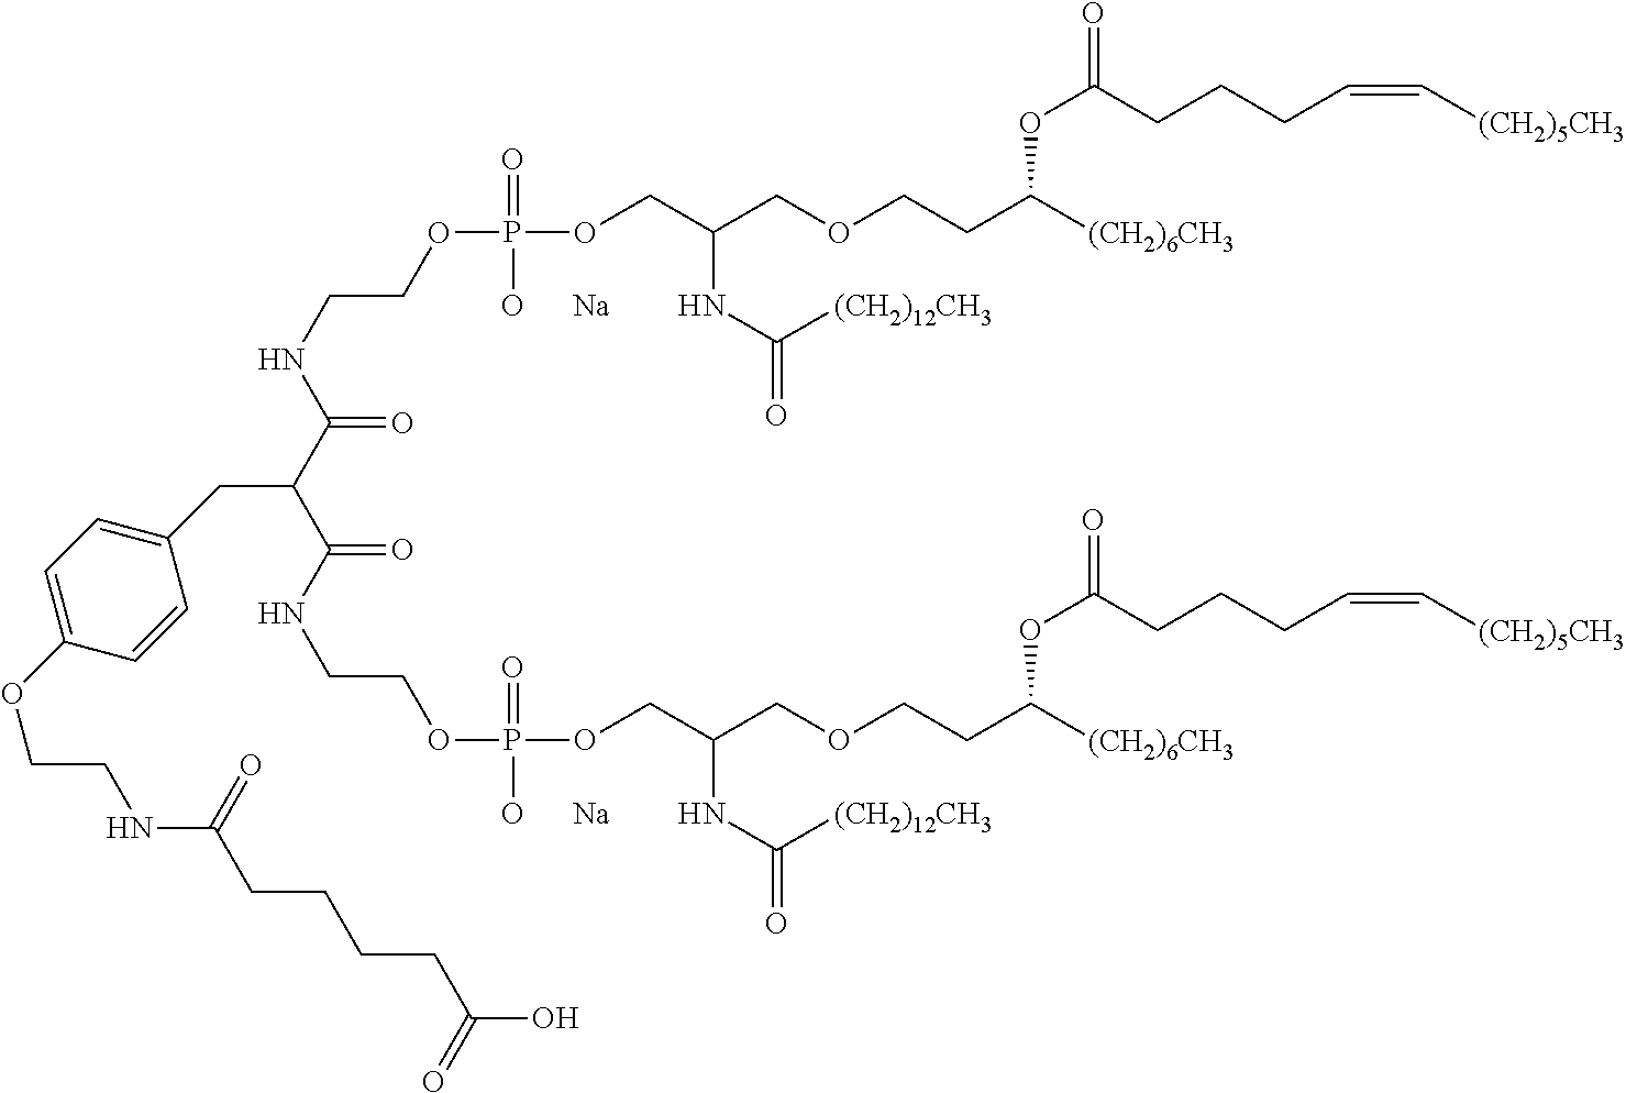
C(NCCOP(OCC(COCCC([(CH2)6CH3])OC(=O)CCCC=C[(CH2)5CH3])NC(=O)[(CH2)12CH3])(=O)[O      Na])(=O)C(C(NCCOP(OCC(COCCC([(CH2)6CH3])OC(=O)CCCC=C[(CH2)5CH3])NC(=O)[(CH2)12CH3])(=O)[O      Na])=O)CC1=CC=C(OCCNC(CCCCC(O)=O)=O)C=C1
